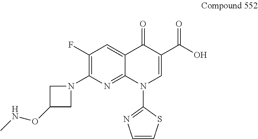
C1(F)=C(N2CC(ONC)C2)N=C2C(=C1)C(=O)C(C(O)=O)=CN2C1=NC=CS1
